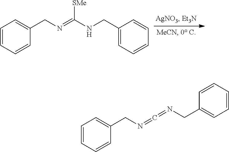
C(N=C(NCC1=CC=CC=C1)[SMe])C1=CC=CC=C1.C(N=C=NCC1=CC=CC=C1)C1=CC=CC=C1
